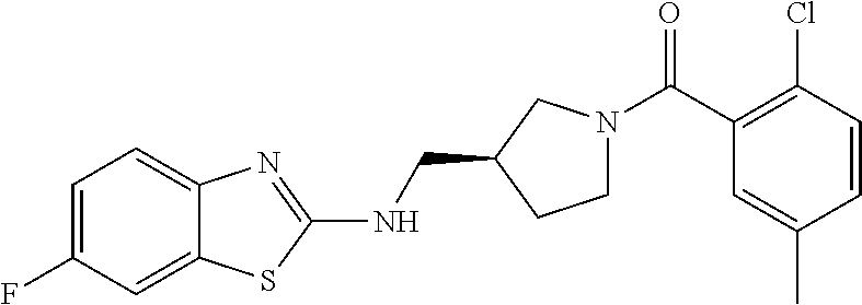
C1=C(F)C=C2C(=C1)N=C(NCC1CCN(C(C3=C(Cl)C=CC(C)=C3)=O)C1)S2
